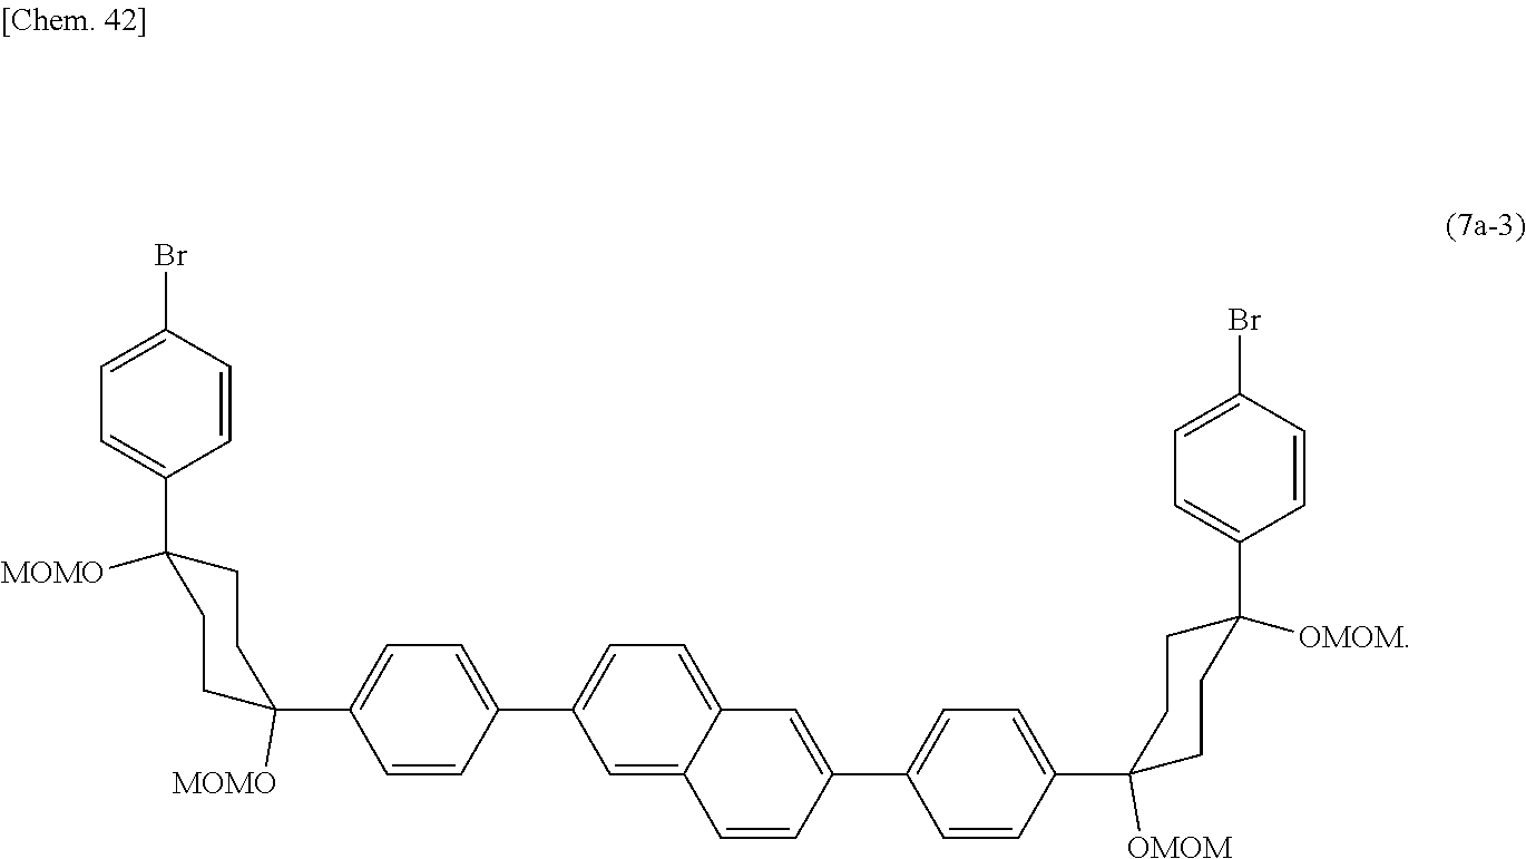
C1=C2C(=CC(C3=CC=C(C4([MOMO])CCC(C5=CC=C(Br)C=C5)([MOMO])CC4)C=C3)=C1)C=CC(C1=CC=C(C3([OMOM])CCC(C4=CC=C(Br)C=C4)([OMOM])CC3)C=C1)=C2
